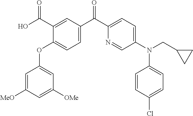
C1(OC2=CC=C(C(C3=CC=C(N(C4=CC=C(Cl)C=C4)CC4CC4)C=N3)=O)C=C2C(O)=O)=CC([OMe])=CC([MeO])=C1
